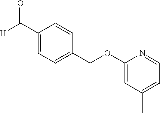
C1(C([H])=O)=CC=C(COC2=CC(C)=CC=N2)C=C1
